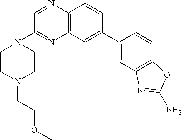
C1(C2=CC3=C(C=C2)N=CC(N2CCN(CCOC)CC2)=N3)=CC2=C(C=C1)OC(N)=N2
